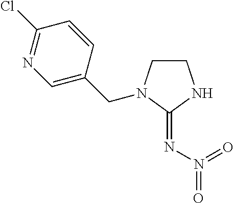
C(C1=CN=C(Cl)C=C1)N1CCNC1=NN(=O)=O
